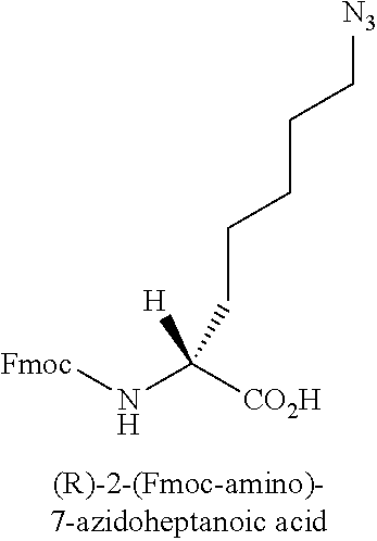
[Fmoc]NC([CO2H])(CCCCC[N3])[H]
